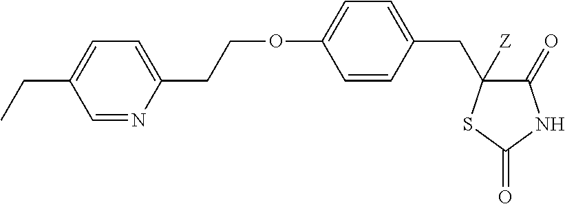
C1=CC(CC2([Z])C(=O)NC(=O)S2)=CC=C1OCCC1=CC=C(CC)C=N1
